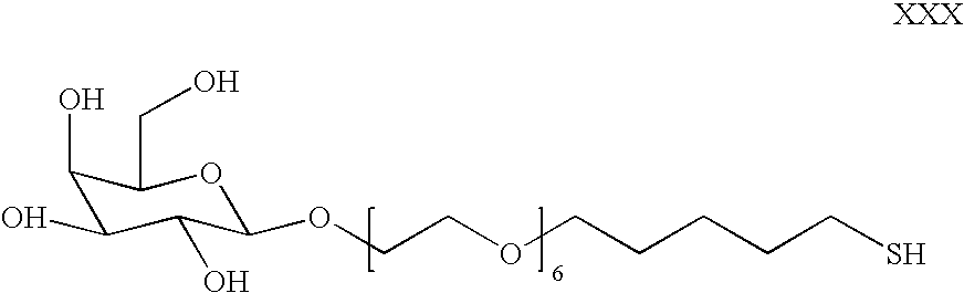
C1(O)C(O)C(O)C(OCCOCCCCCS)OC1CO
